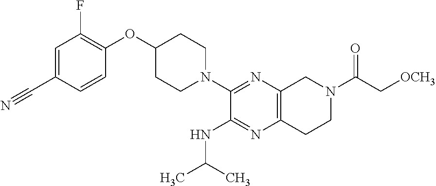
C1=C(C#N)C=CC(OC2CCN(C3=NC4=C(N=C3NC(C)C)CCN(C(=O)C[OCH3])C4)CC2)=C1F
